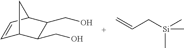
C1=CC2CC1C(CO)C2CO.C=CC[Si](C)(C)C
